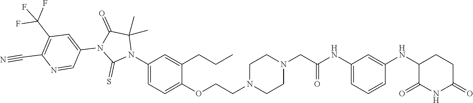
C1=C(NC(CN2CCN(CCOC3=CC=C(N4C(C)(C)C(=O)N(C5=CC(C(F)(F)F)=C(C#N)N=C5)C4=S)C=C3CCC)CC2)=O)C=C(NC2C(=O)NC(=O)CC2)C=C1
